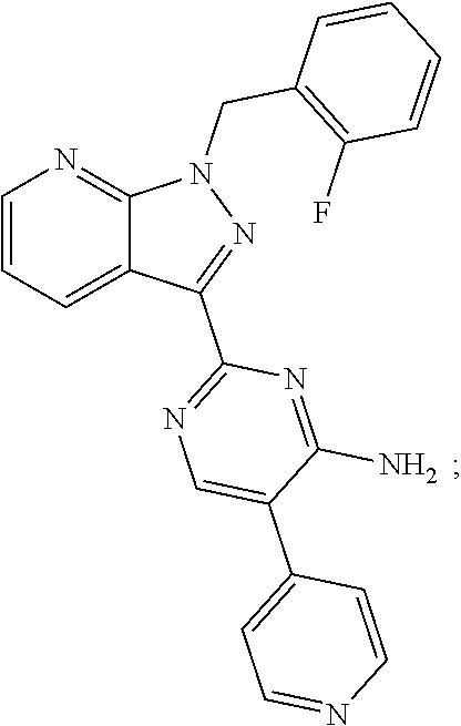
C1(C2=CN=C(C3=NN(CC4=C(F)C=CC=C4)C4=NC=CC=C34)N=C2N)=CC=NC=C1
